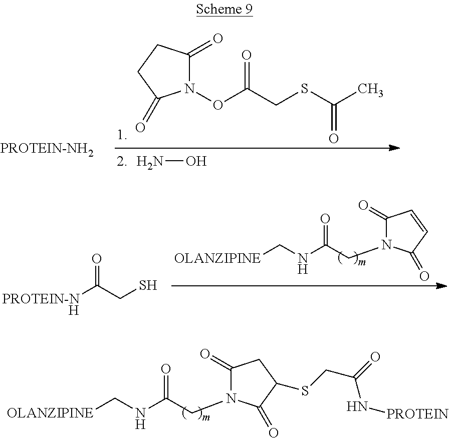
N1(OC(CSC(C)=O)=O)C(=O)CCC1=O.NO.[PROTEIN-N]C(CS)=O.[H].C1(=O)N(CC(NC[OLANZIPINE])=O)C(=O)C=C1.C1(=O)N(CC(NC[OLANZIPINE])=O)C(=O)C(SCC(N[PROTEIN])=O)C1
